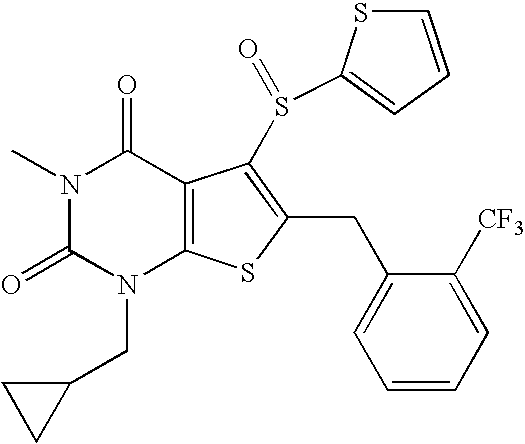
N1(C)C(=O)N(CC2CC2)C2=C(C1=O)C(S(C1=CC=CS1)=O)=C(CC1=CC=CC=C1[CF3])S2
